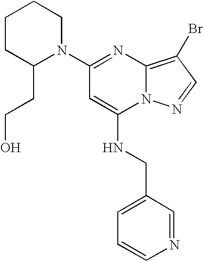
C1(N2CCCCC2CCO)=NC2=C(Br)C=NN2C(NCC2=CC=CN=C2)=C1
